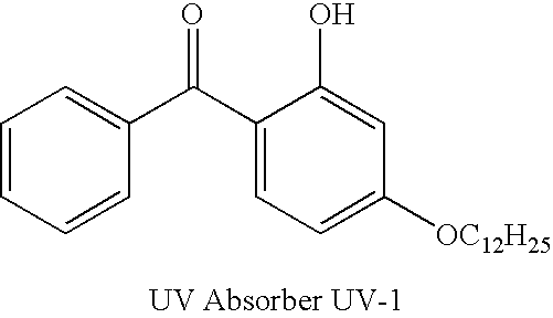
C1=CC=CC(C(C2=CC=C([OC12H25])C=C2O)=O)=C1
